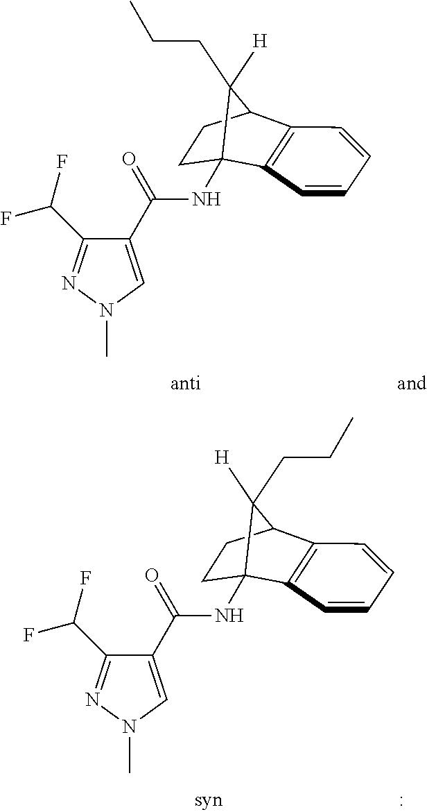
N(C12C3=C(C=CC=C3)C(CC1)C2(CCC)[H])C(=O)C1=CN(C)N=C1C(F)F.N(C12C3=C(C=CC=C3)C(CC1)C2([H])CCC)C(=O)C1=CN(C)N=C1C(F)F
